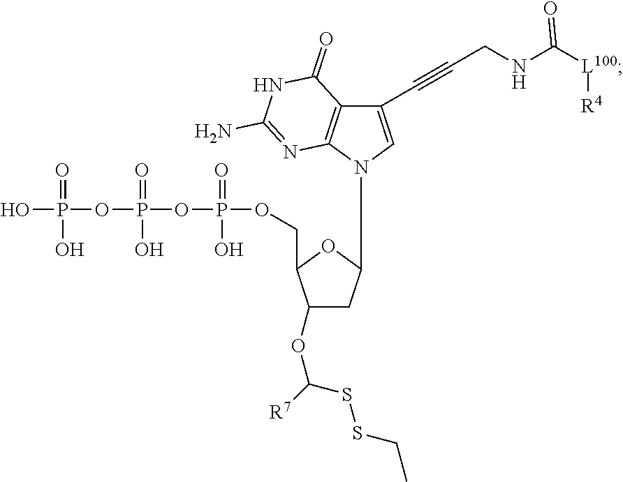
C1(OC(SSCC)[R7])CC(N2C=C(C#CCNC([L100][R4])=O)C3=C2N=C(N)NC3=O)OC1COP(OP(OP(O)(=O)O)(=O)O)(=O)O
